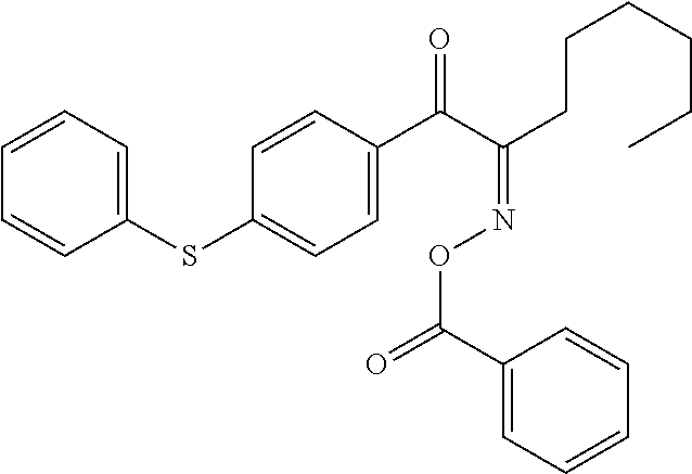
C1=CC=CC(SC2=CC=C(C(C(CCCCCC)=NOC(=O)C3=CC=CC=C3)=O)C=C2)=C1
